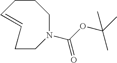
C1N(C(OC(C)(C)C)=O)CCCC=CC1
